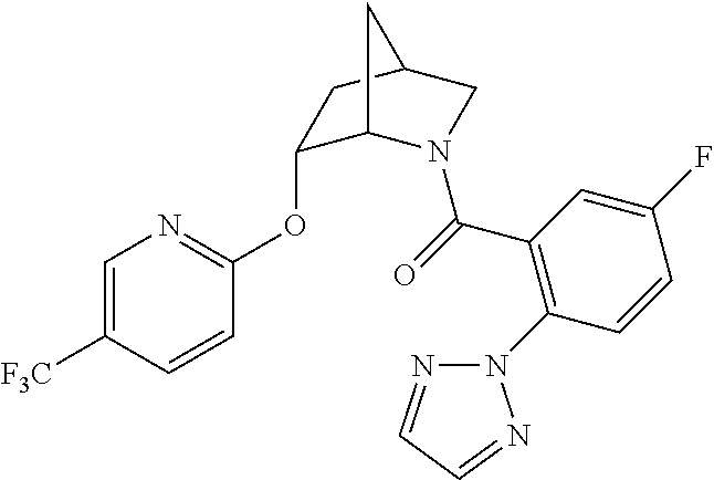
C1(OC2=NC=C([F3C])C=C2)C2N(C(C3=C(N4N=CC=N4)C=CC(F)=C3)=O)CC(C1)C2
